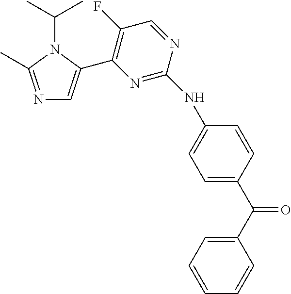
N1=C(C)N(C(C)C)C(C2=C(F)C=NC(NC3=CC=C(C(C4=CC=CC=C4)=O)C=C3)=N2)=C1
